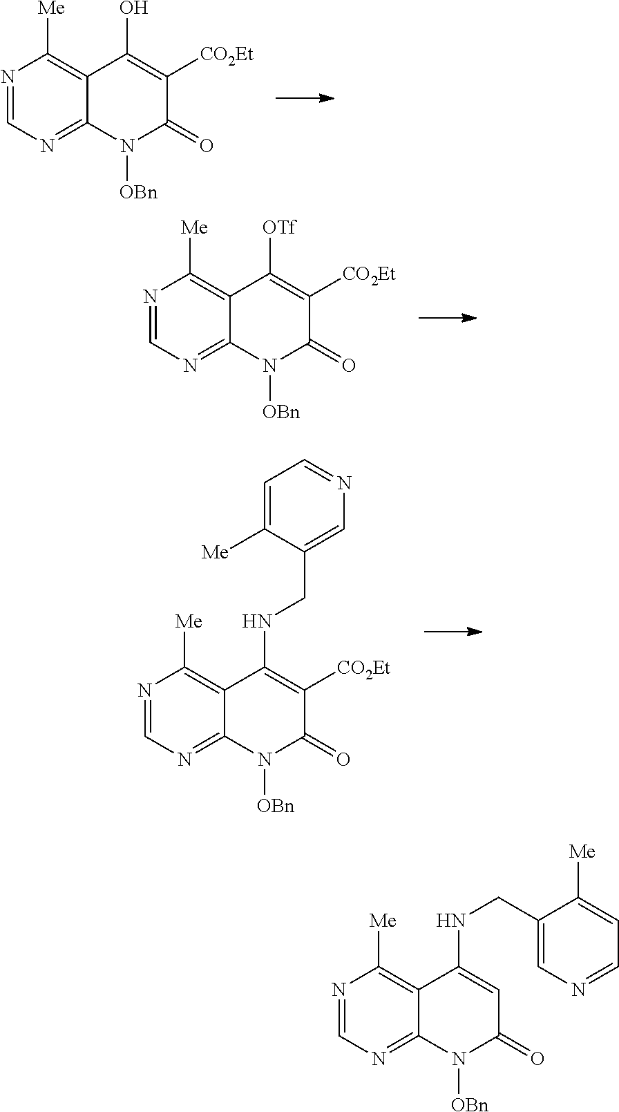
N1=CN=C2C(=C1[Me])C(O)=C([CO2Et])C(=O)N2[OBn].N1=CN=C2C(=C1[Me])C([OTf])=C([CO2Et])C(=O)N2[OBn].N1=CN=C2C(=C1[Me])C(NCC1=CN=CC=C1[Me])=C([CO2Et])C(=O)N2[OBn].N1=CN=C2C(=C1[Me])C(NCC1=CN=CC=C1[Me])=CC(=O)N2[OBn]
